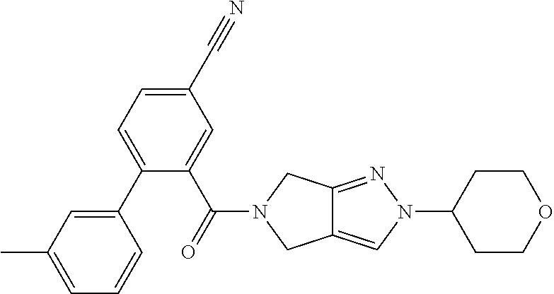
C1(C2=CC=C(C#N)C=C2C(=O)N2CC3=CN(C4CCOCC4)N=C3C2)=CC(C)=CC=C1
